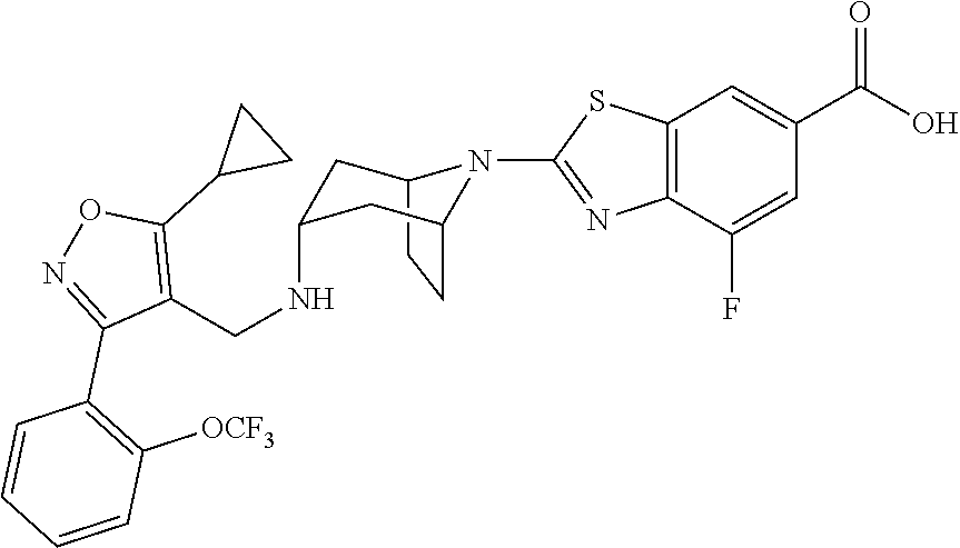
C12CCC(CC(NCC3=C(C4CC4)ON=C3C3=C([OCF3])C=CC=C3)C1)N2C1=NC2=C(C=C(C(O)=O)C=C2F)S1
